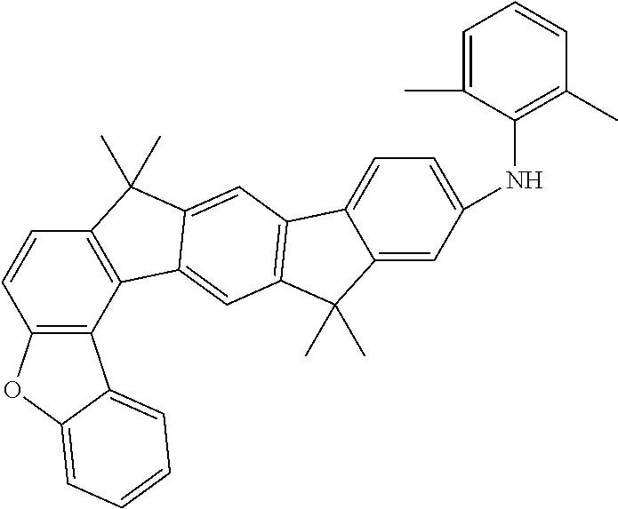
C12=C(C3=C(C=C1)C(C)(C)C1=CC4=C(C=C31)C(C)(C)C1=CC(NC3=C(C)C=CC=C3C)=CC=C41)C1=CC=CC=C1O2
